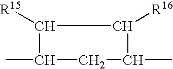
C1([R15])C(C)CC(C)C1[R16]
